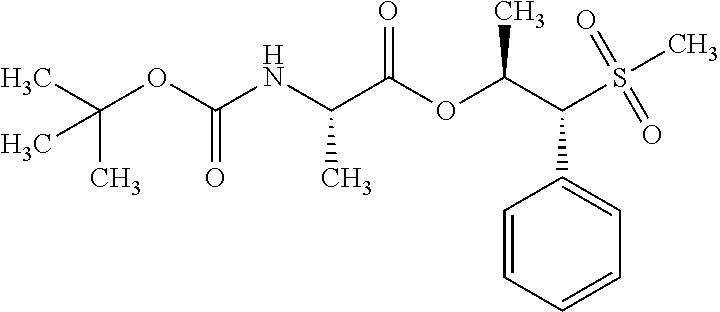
CC(OC(NC(C(OC(C(S(C)(=O)=O)C1=CC=CC=C1)C)=O)C)=O)(C)C
